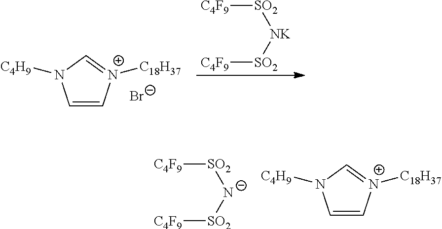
C1=C[N+]([C18H37])=CN1[C4H9].[Br-].[SO2]([C4F9])[NK][SO2][C4F9].[SO2]([C4F9])[N-][SO2][C4F9].C1=C[N+]([C18H37])=CN1[C4H9]
